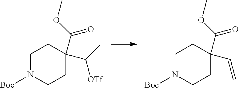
C1N([Boc])CCC(C(OC)=O)(C(C)[OTf])C1.C1N([Boc])CCC(C(OC)=O)(C=C)C1
